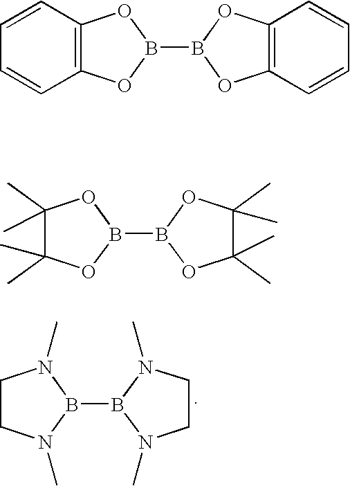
C1CN(C)B(B2N(C)CCN2C)N1C.C1=CC2=C(C=C1)OB(B1OC3=C(O1)C=CC=C3)O2.C1(C)(C)C(C)(C)OB(B2OC(C)(C)C(C)(C)O2)O1
